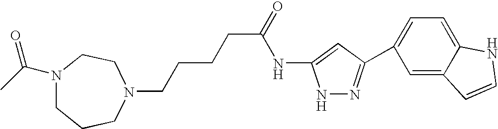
N1(CCCCC(=O)NC2=CC(C3=CC=C4C(=C3)C=CN4)=NN2)CCN(C(C)=O)CCC1
